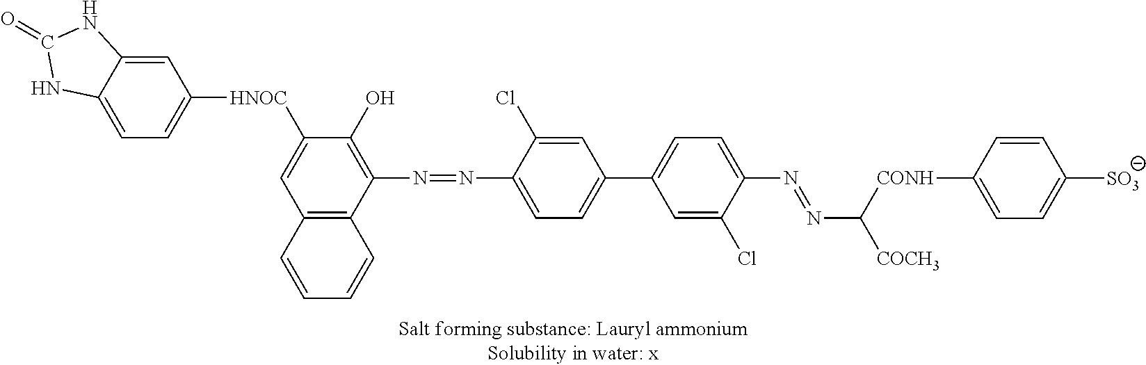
C1=C2C(=CC=C1[HNOC]C1=CC3=C(C(N=NC4=CC=C(C5=CC=C(N=NC([COCH3])[CONH]C6=CC=C([SO3])C=C6)C(Cl)=C5)C=C4Cl)=C1O)C=CC=C3)NC(=O)N2
